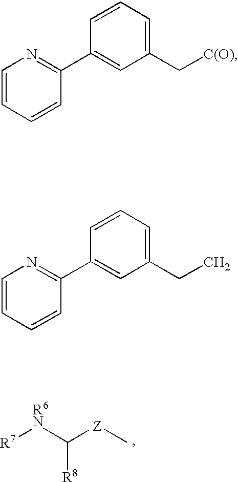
C1=CC=CC(C2=CC(C[C(O)])=CC=C2)=N1.[R7][R6N]C([Z]C)[R8].C1=CC=CC(C2=CC(CC)=CC=C2)=N1
